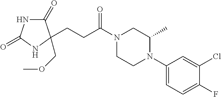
C1(=O)NC(=O)NC1(CCC(N1CCN(C2=CC=C(F)C(Cl)=C2)C(C)C1)=O)COC
